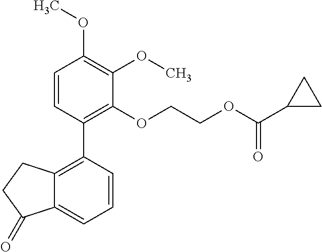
C1=CC(C2=C3C(=CC=C2)C(=O)CC3)=C(OCCOC(C2CC2)=O)C(OC)=C1OC
